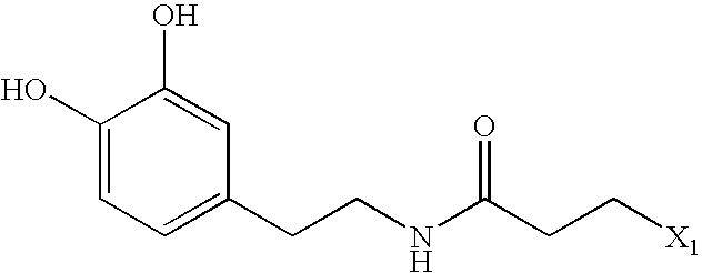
C1(O)=CC=C(CCNC(CC[X1])=O)C=C1O
